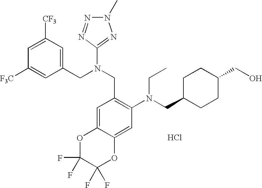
C1=C([CF3])C=C(CN(CC2=C(N(CC3CCC(CO)CC3)CC)C=C3C(=C2)OC(F)(F)C(F)(F)O3)C2=NN(C)N=N2)C=C1[F3C].Cl
